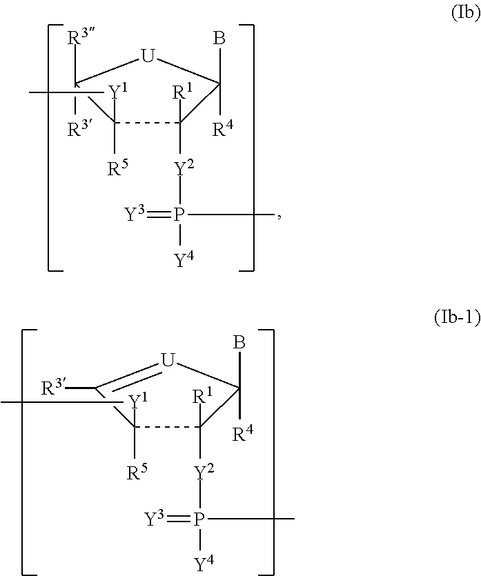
C1([R5])([Y1]C)C([R3])([R3])[U]C([R4])(B)C1([Y2]P([Y4])(=[Y3])C)[R1].C1([R5])([Y1]C)C([R3])=[U]C([R4])(B)C1([Y2]P([Y4])(=[Y3])C)[R1]
